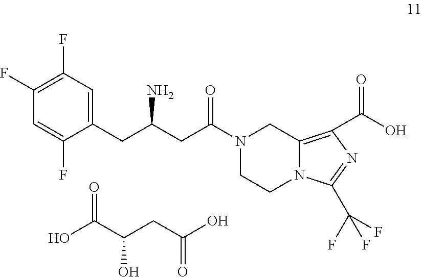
C1(F)=C(F)C=C(CC(CC(N2CCN3C(=C(C(O)=O)N=C3C(F)(F)F)C2)=O)N)C(F)=C1.OC(C(CC(O)=O)O)=O
